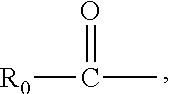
[R0]C(C)=O
